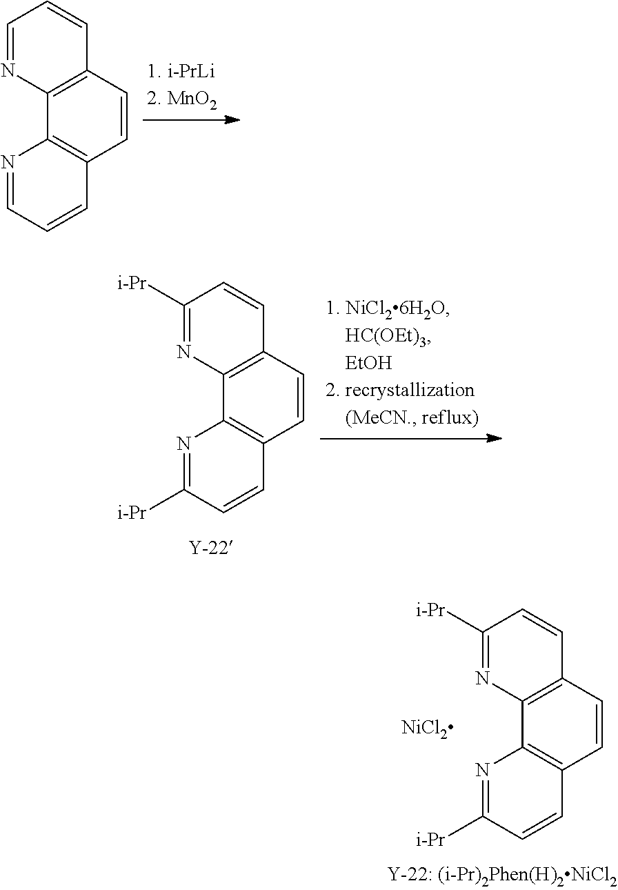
C1([i-Pr])=NC2=C(C=C1)C=CC1=C2N=C([i-Pr])C=C1.C1=NC2=C(C=C1)C=CC1=C2N=CC=C1.C1([i-Pr])=NC2=C(C=C1)C=CC1=C2N=C([i-Pr])C=C1
